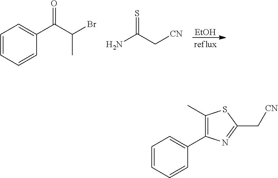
[EtOH].C1=C(C(C(Br)C)=O)C=CC=C1.NC(C[CN])=S.C1=CC=CC(C2=C(C)SC(C[CN])=N2)=C1
